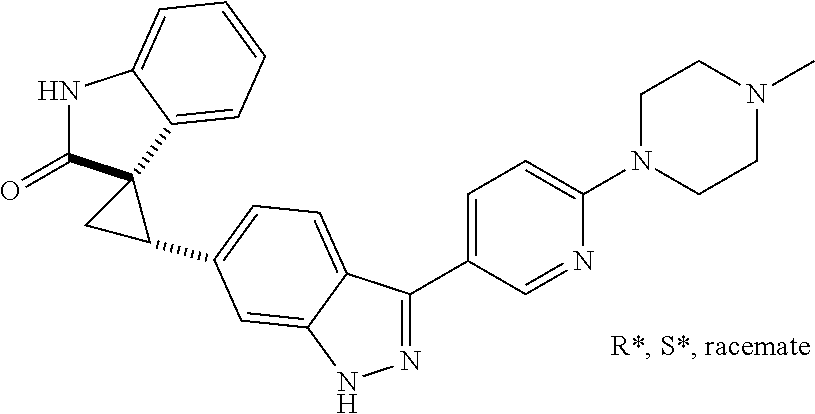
N1C(=O)C2(C3=CC=CC=C13)CC2C1=CC=C2C(C3=CC=C(N4CCN(C)CC4)N=C3)=NNC2=C1
